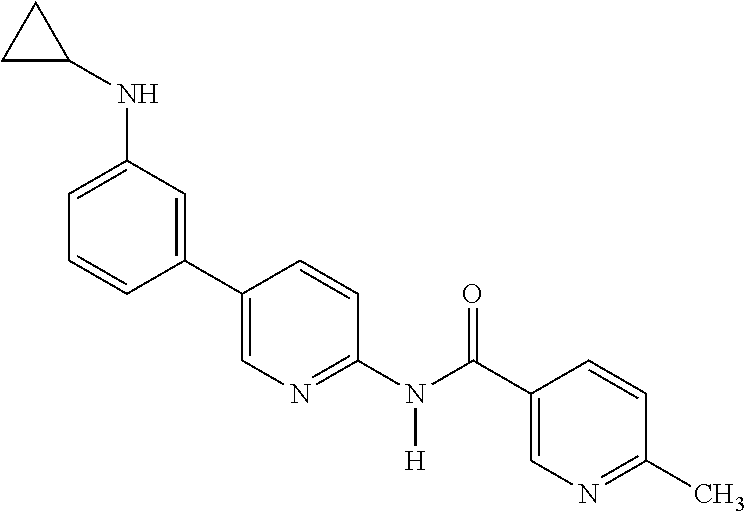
C1(C2=CN=C(N(C(C3=CN=C(C)C=C3)=O)[H])C=C2)=CC(NC2CC2)=CC=C1
